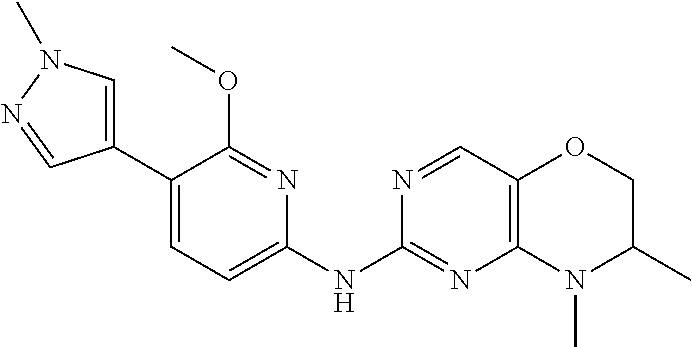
C1(C2=CC=C(NC3=NC4=C(C=N3)OCC(C)N4C)N=C2OC)=CN(C)N=C1
